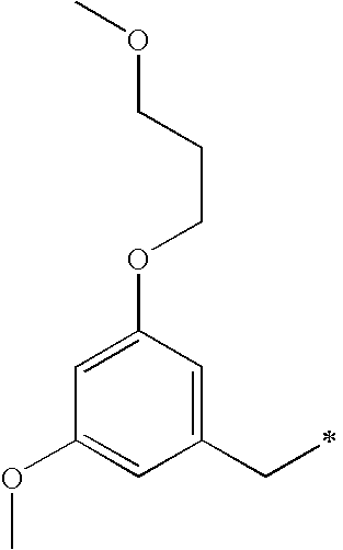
C1=C(OCCCOC)C=C(CC)C=C1OC
